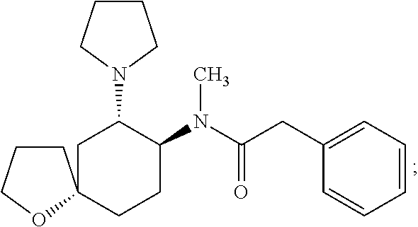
C1CCOC12CCC(N(C(=O)CC1=CC=CC=C1)C)C(N1CCCC1)C2
